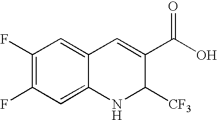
C12=CC(F)=C(F)C=C1C=C(C(O)=O)C([CF3])N2
